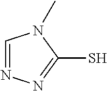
C1=NN=C(S)N1C
